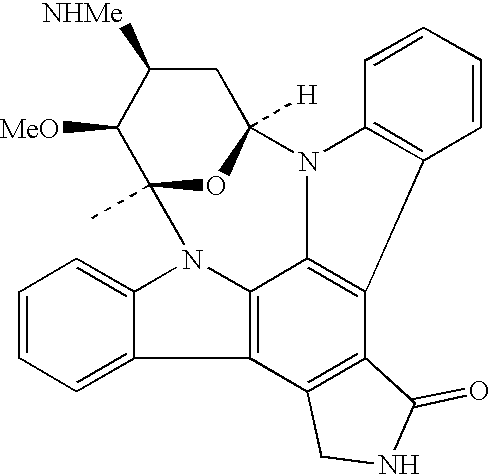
C1=CC=C2C(=C1)N1C3=C2C2=C(C4=C3N(C3([H])OC1(C)C([MeO])C([NHMe])C3)C1=C4C=CC=C1)C(=O)NC2
